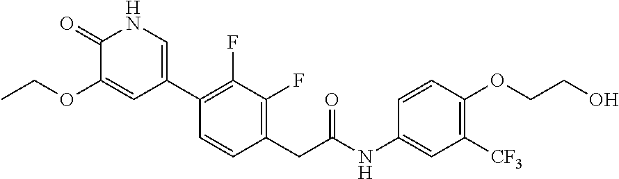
C1(CC(NC2=CC([CF3])=C(OCCO)C=C2)=O)=C(F)C(F)=C(C2=CNC(=O)C(OCC)=C2)C=C1
